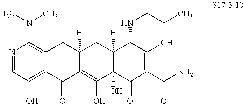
N1=CC(O)=C2C(=C1N(C)C)CC1([H])C(=C(O)C3(O)C([H])(C1)C(NCCC)C(O)=C(C(N)=O)C3=O)C2=O
